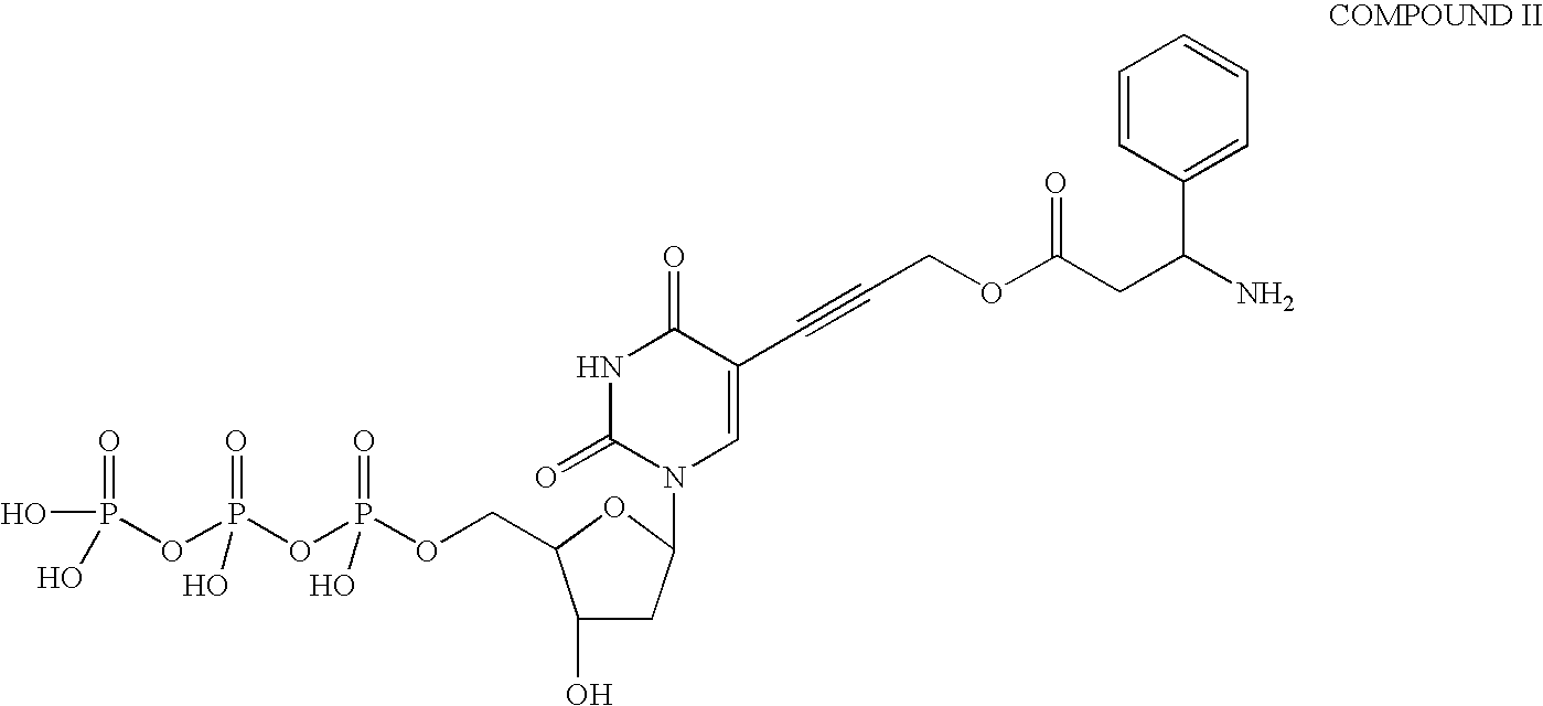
P(OCC1C(O)CC(N2C=C(C#CCOC(CC(N)C3=CC=CC=C3)=O)C(=O)NC2=O)O1)(OP(OP(O)(=O)O)(=O)O)(=O)O
